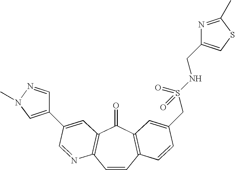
C1=CC2=C(C(=O)C3=C1N=CC(C1=CN(C)N=C1)=C3)C=C(CS(NCC1=CSC(C)=N1)(=O)=O)C=C2
